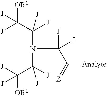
N(C([J])(C(=[Z])[Analyte])[J])(C(C([J])([OR1])[J])([J])[J])C([J])(C([J])([OR1])[J])[J]
